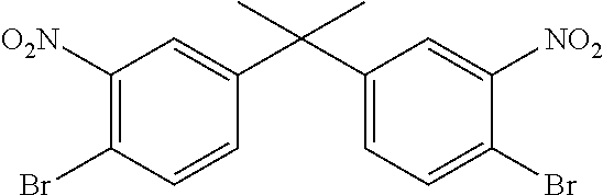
C1=CC(C(C2=CC=C(Br)C([NO2])=C2)(C)C)=CC([O2N])=C1Br
